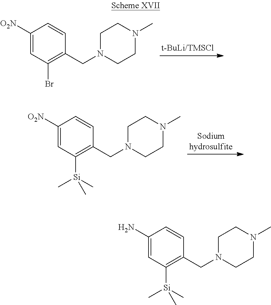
C1([O2N])=CC(Br)=C(CN2CCN(C)CC2)C=C1.C1([O2N])=CC([Si](C)(C)C)=C(CN2CCN(C)CC2)C=C1.C1(N)=CC([Si](C)(C)C)=C(CN2CCN(C)CC2)C=C1
